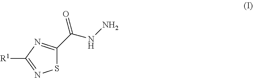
S1C(C(NN)=O)=NC([R1])=N1
